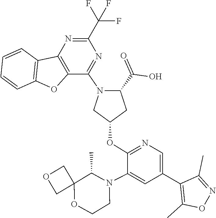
C12(COC1)OCCN(C1=CC(C3=C(C)ON=C3C)=CN=C1OC1CN(C3=NC(C(F)(F)F)=NC4=C3OC3=C4C=CC=C3)C(C(=O)O)C1)C2C
